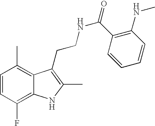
C1=CC(F)=C2C(=C1C)C(CCNC(=O)C1=C(NC)C=CC=C1)=C(C)N2
